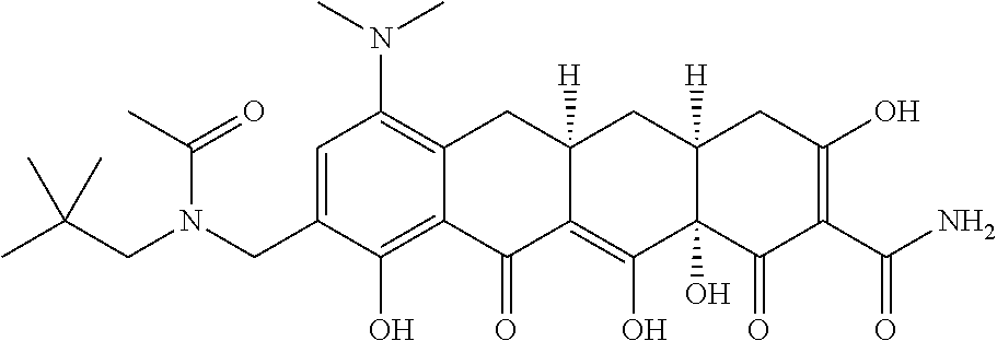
C1=C(CN(CC(C)(C)C)C(C)=O)C(O)=C2C(=C1N(C)C)CC1([H])C(=C(O)C3(O)C([H])(C1)CC(O)=C(C(N)=O)C3=O)C2=O
